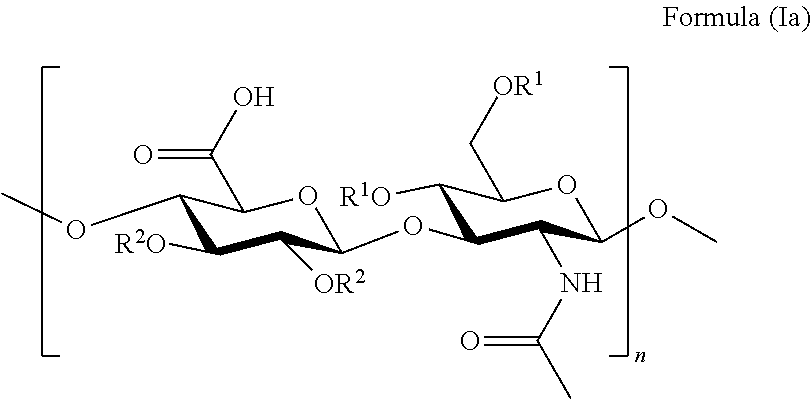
C1(OC)C([R2O])C([OR2])C(OC2C([R1O])C(C[OR1])OC(OC)C2NC(C)=O)OC1C(O)=O
